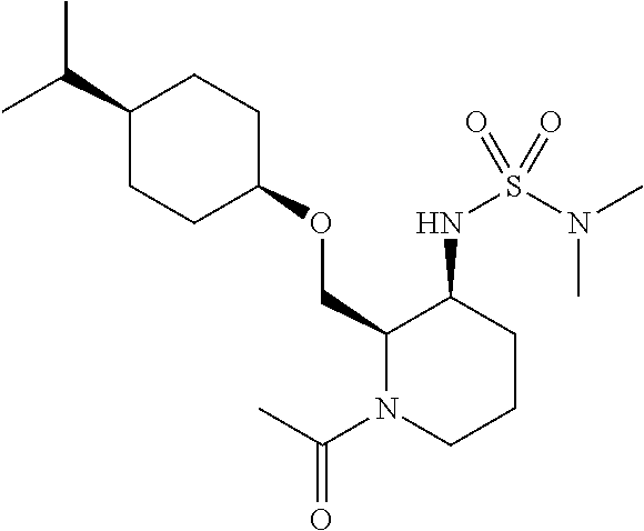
C(C1CCC(OCC2N(C(C)=O)CCCC2NS(N(C)C)(=O)=O)CC1)(C)C
